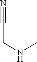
C(NC)C#N
